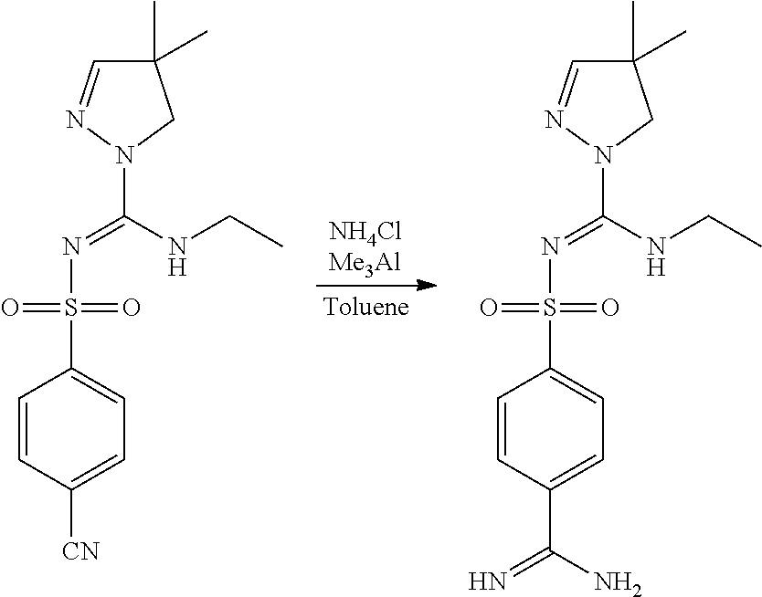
C1=CC([CN])=CC=C1S(=O)(=O)N=C(N1N=CC(C)(C)C1)NCC.C1=CC(C(N)=N)=CC=C1S(=O)(=O)N=C(N1N=CC(C)(C)C1)NCC
